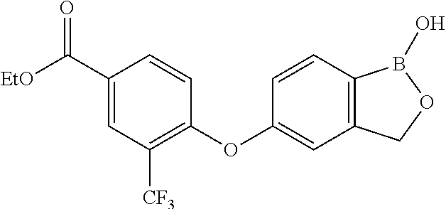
C1(C([EtO])=O)=CC([CF3])=C(OC2=CC3=C(C=C2)B(O)OC3)C=C1
